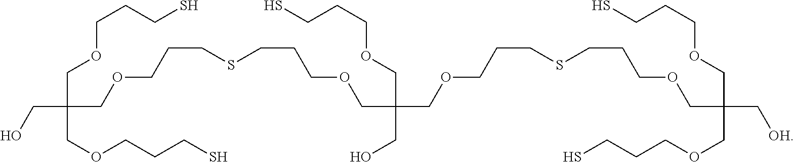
C(COCCCSCCCOCC(COCCCSCCCOCC(C[OH])(COCCCS)COCCCS)(CO)COCCCS)(CO)(COCCCS)COCCCS
